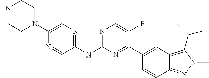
C1(C2=NC(NC3=NC=C(N4CCNCC4)N=C3)=NC=C2F)=CC2=C(C(C)C)N(C)N=C2C=C1
